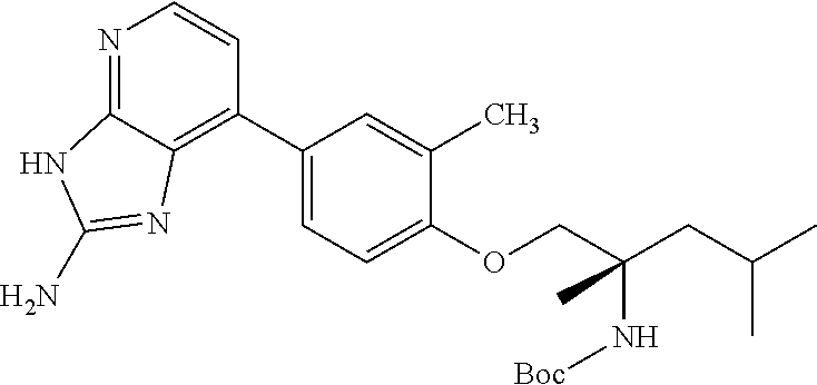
N1=C2C(=C(C3=CC=C(OCC(CC(C)C)(N[Boc])C)C(C)=C3)C=C1)N=C(N)N2
